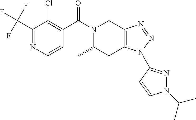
C1(C(F)(F)F)=NC=CC(C(=O)N2C(C)CC3=C(C2)N=NN3C2=NN(C(C)C)C=C2)=C1Cl
